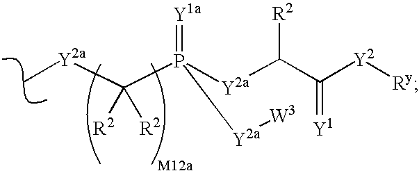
C(P([Y2a]C(C([Y2][Ry])=[Y1])[R2])(=[Y1a])[Y2a][W3])([R2])([R2])[Y2a]C
